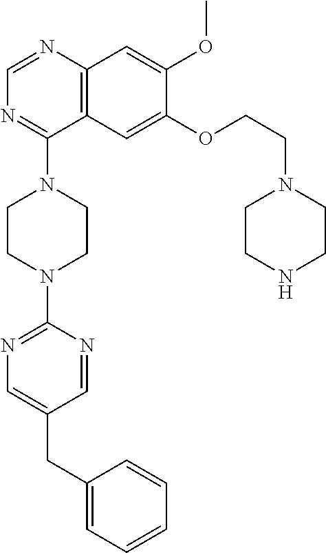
C12=C(N=CN=C1N1CCN(C3=NC=C(CC4=CC=CC=C4)C=N3)CC1)C=C(OC)C(OCCN1CCNCC1)=C2
